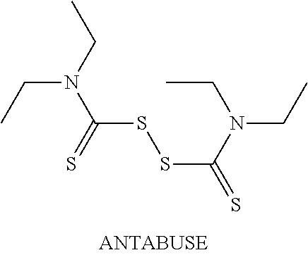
CCN(C(=S)SSC(=S)N(CC)CC)CC
